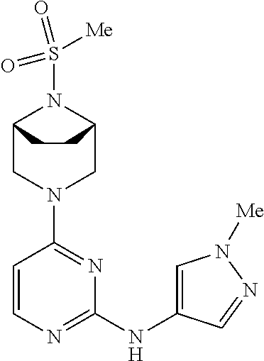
C12CN(C3=NC(NC4=CN([Me])N=C4)=NC=C3)CC(N1S(=O)([Me])=O)CC2
